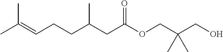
CC(=CCCC(CC(OCC(CO)(C)C)=O)C)C
